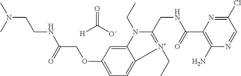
C(NC(=O)COC1=CC=C2C(=C1)N(CC)C(CNC(C1=C(N)N=CC(Cl)=N1)=O)=[N+]2CC)CN(C)C.[H]C([O-])=O
